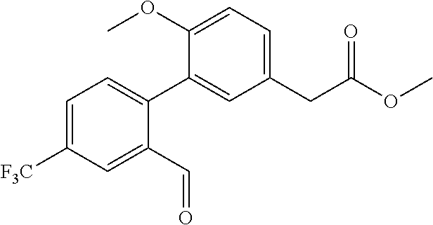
C1=C([F3C])C=C(C=O)C(C2=CC(CC(OC)=O)=CC=C2OC)=C1
